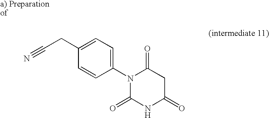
C1(=O)N(C2=CC=C(CC#N)C=C2)C(=O)NC(=O)C1
